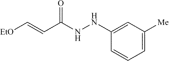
C1=C([Me])C=C(NNC(C=C[EtO])=O)C=C1
